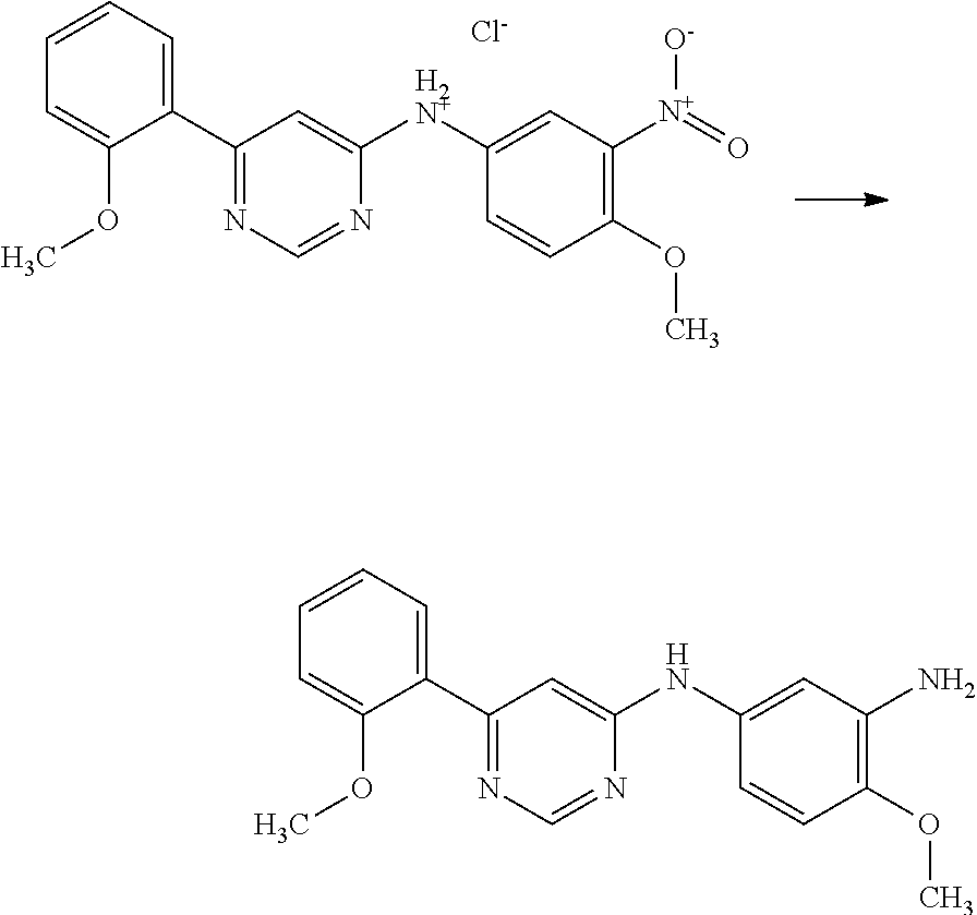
C1(C2=NC=NC(NC3=CC(N)=C(OC)C=C3)=C2)=CC=CC=C1OC.C1(C2=NC=NC([H2N+]C3=CC([N+](=O)[O-])=C(OC)C=C3)=C2)=CC=CC=C1OC.[Cl-]
